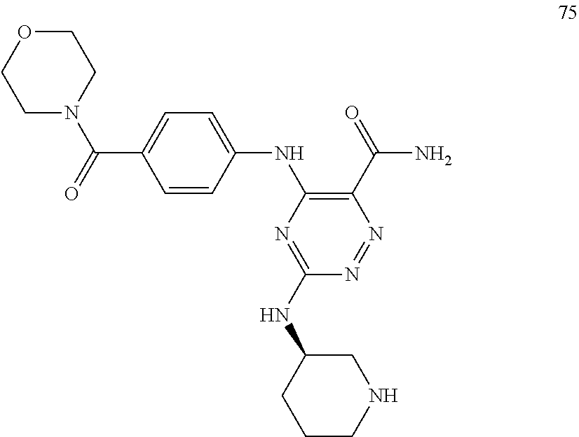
N(C1CNCCC1)C1=NC(NC2=CC=C(C(N3CCOCC3)=O)C=C2)=C(C(=O)N)N=N1
